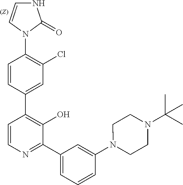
N1(C2=C(Cl)C=C(C3=C(O)C(C4=CC=CC(N5CCN(C(C)(C)C)CC5)=C4)=NC=C3)C=C2)C(=O)NC=C1
